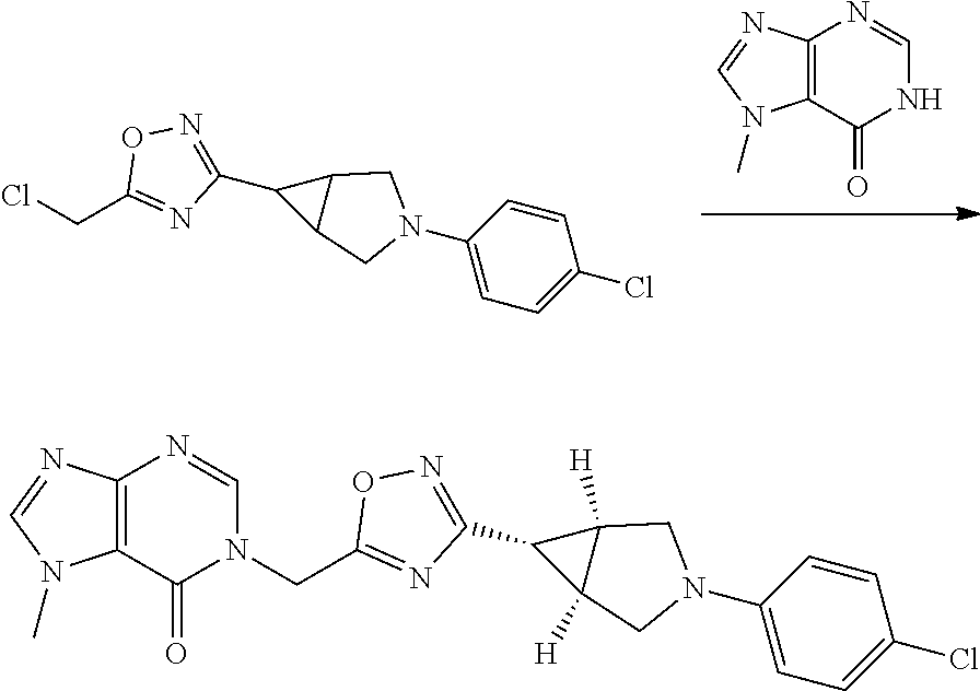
N1C=NC2=C(C1=O)N(C)C=N2.C12C(C3=NOC(CCl)=N3)C1CN(C1=CC=C(Cl)C=C1)C2.C12([H])C(C3=NOC(CN4C(=O)C5=C(N=CN5C)N=C4)=N3)C1([H])CN(C1=CC=C(Cl)C=C1)C2
